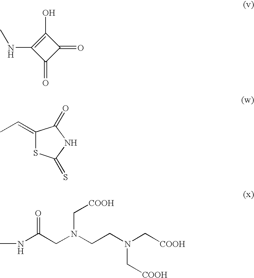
C1(O)=C(NC)C(=O)C1=O.C1(=CC)SC(=S)NC1=O.N(C(CN(CCN(C[COOH])C[COOH])C[COOH])=O)C
